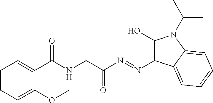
C1(O)=C(N=NC(CNC(C2=CC=CC=C2OC)=O)=O)C2=CC=CC=C2N1C(C)C
